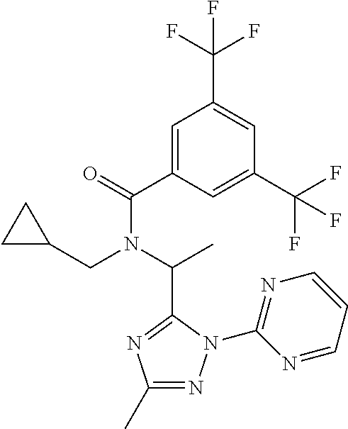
C1(C(=O)N(C(C)C2=NC(C)=NN2C2=NC=CC=N2)CC2CC2)=CC(C(F)(F)F)=CC(C(F)(F)F)=C1
